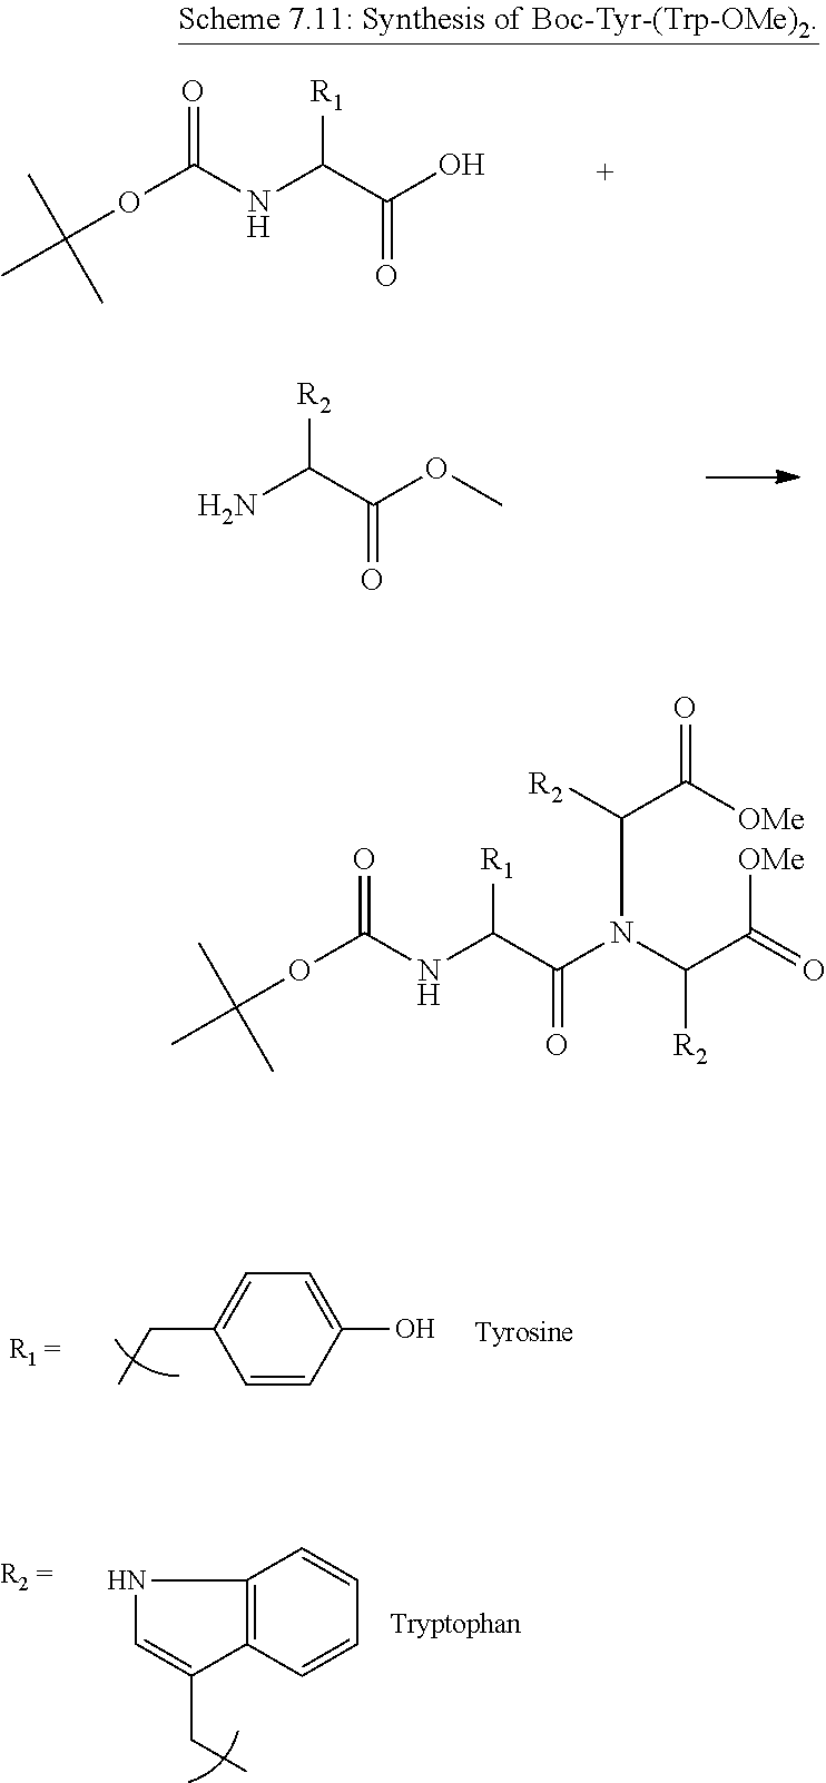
O(C(NC(C(O)=O)[R1])=O)C(C)(C)C.NC(C(OC)=O)[R2].C1=CC(O)=CC=C1CC.C12=C(C=CC=C1)C(CC)=CN2.O(C(NC(C(N(C(C([OMe])=O)[R2])C(C([OMe])=O)[R2])=O)[R1])=O)C(C)(C)C
